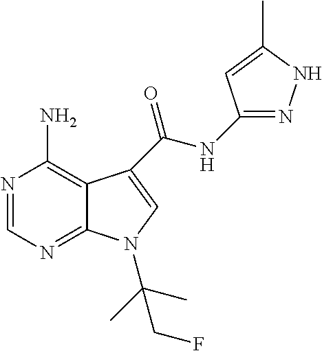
N1=CN=C2C(=C1N)C(C(NC1=NNC(C)=C1)=O)=CN2C(C)(C)CF
